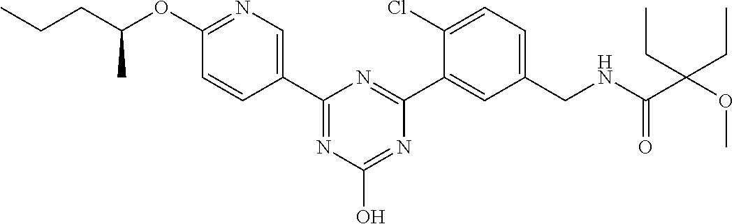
C1(C2=NC(O)=NC(C3=CC(CNC(C(OC)(CC)CC)=O)=CC=C3Cl)=N2)=CN=C(OC(CCC)C)C=C1
